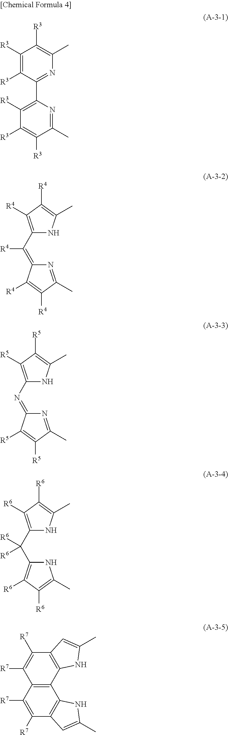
C1([R3])=C([R3])C(C2=C([R3])C([R3])=C([R3])C(C)=N2)=NC(C)=C1[R3].C1(C(=C2N=C(C)C([R4])=C2[R4])[R4])=C([R4])C([R4])=C(C)N1.C1(N=C2N=C(C)C([R5])=C2[R5])=C([R5])C([R5])=C(C)N1.C1(C(C2=C([R6])C([R6])=C(C)N2)([R6])[R6])=C([R6])C([R6])=C(C)N1.C1([R7])=C([R7])C2=C(C3=C1C=C(C)N3)C1=C(C([R7])=C2[R7])C=C(C)N1
